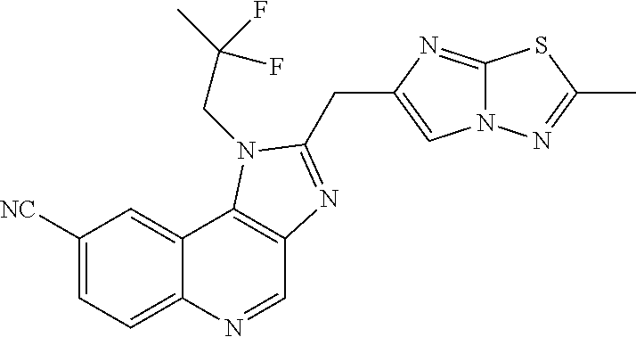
C1([NC])=CC=C2C(=C1)C1=C(C=N2)N=C(CC2=CN3C(=N2)SC(C)=N3)N1CC(C)(F)F
